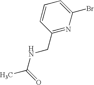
C1(CNC(C)=O)=NC(Br)=CC=C1
